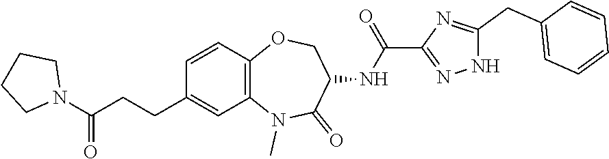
C12=C(C=CC(CCC(N3CCCC3)=O)=C1)OCC(NC(C1=NNC(CC3=CC=CC=C3)=N1)=O)C(=O)N2C
